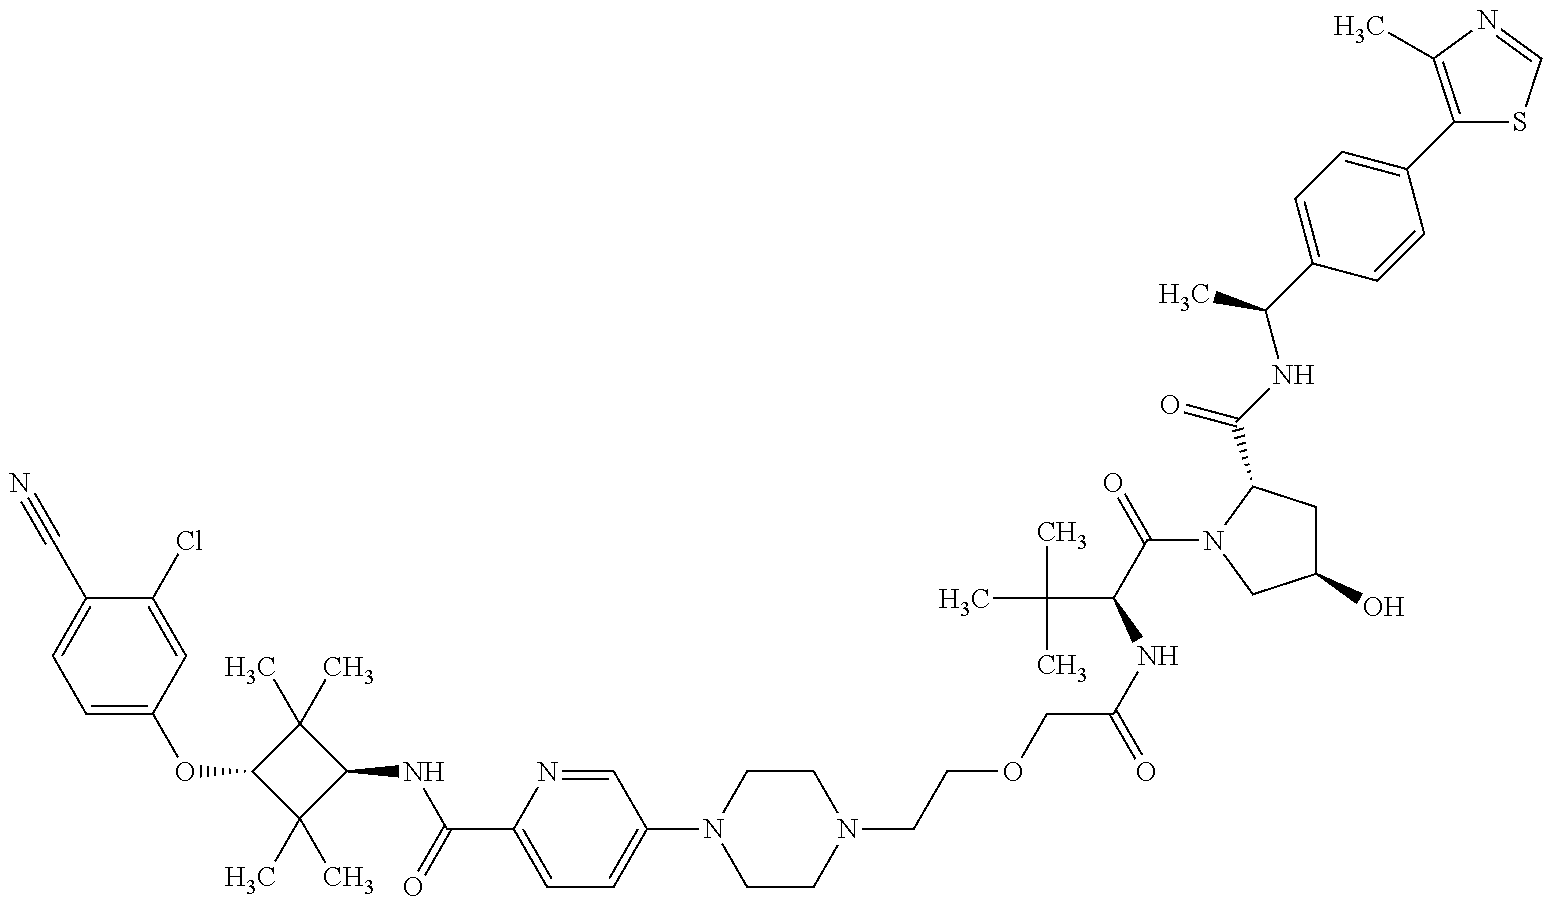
C1=C(OC2C(C)(C)C(NC(=O)C3=CC=C(N4CCN(CCOCC(NC(C(=O)N5C(C(NC(C6=CC=C(C7=C(C)N=CS7)C=C6)C)=O)CC(O)C5)C(C)(C)C)=O)CC4)C=N3)C2(C)C)C=C(Cl)C(C#N)=C1
